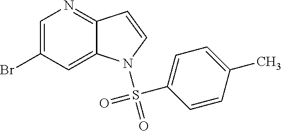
C1=C(Br)C=C2C(=N1)C=CN2S(=O)(C1=CC=C(C)C=C1)=O
